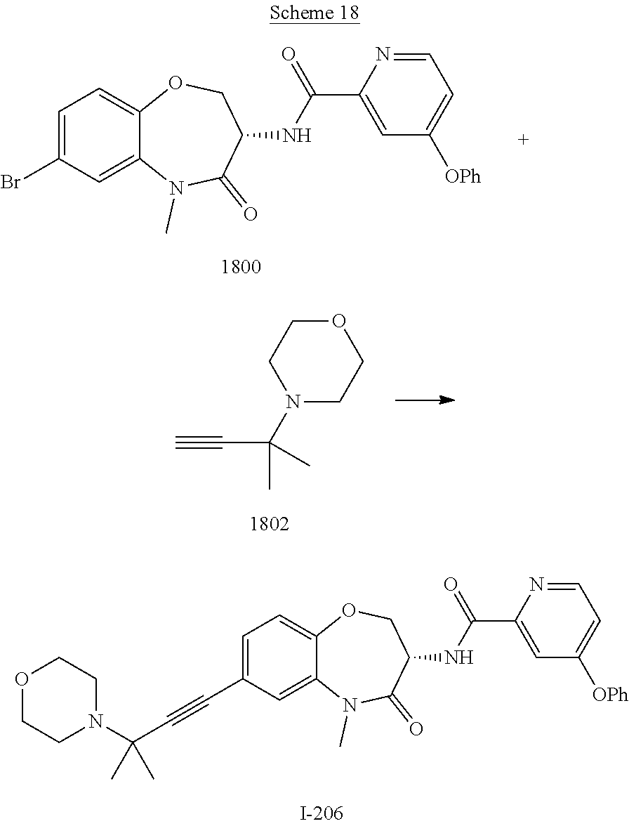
C1=C(Br)C=C2C(=C1)OCC(NC(C1=CC([OPh])=CC=N1)=O)C(=O)N2C.O1CCN(C(C#C)(C)C)CC1.C1=C(C#CC(N2CCOCC2)(C)C)C=C2C(=C1)OCC(NC(C1=CC([OPh])=CC=N1)=O)C(=O)N2C
